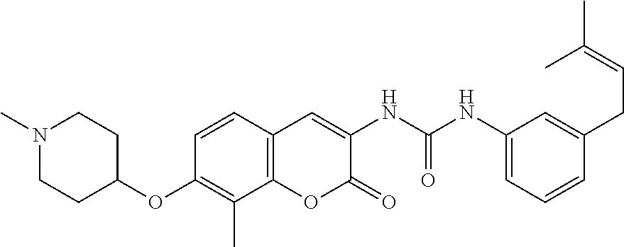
N1(C)CCC(OC2=C(C)C3=C(C=C2)C=C(NC(NC2=CC=CC(CC=C(C)C)=C2)=O)C(=O)O3)CC1
